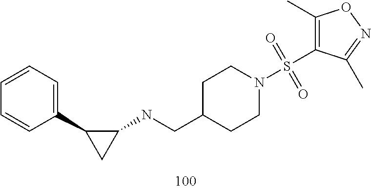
C1(C2CC2NCC2CCN(S(=O)(=O)C3=C(C)ON=C3C)CC2)=CC=CC=C1
